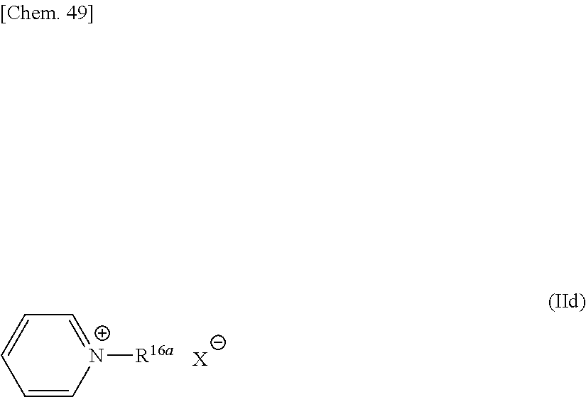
[X].C1=C[N+]([R16a])=CC=C1
